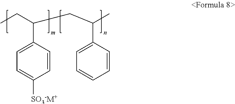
CCC(CC(C)C1=CC=CC=C1)C1=CC=C([SO3-M+])C=C1
